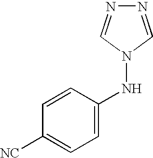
N1=CN(NC2=CC=C([NC])C=C2)C=N1
